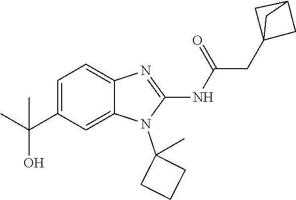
C1=C(C(C)(O)C)C=C2C(=C1)N=C(NC(=O)CC13CC(C1)C3)N2C1(C)CCC1
